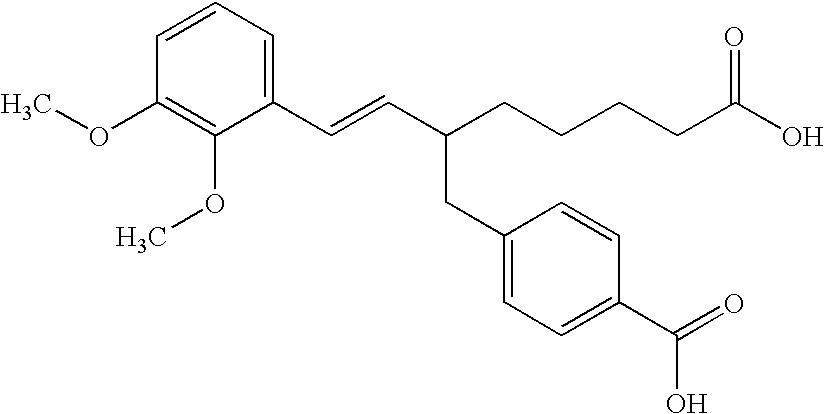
C1=CC=C(C=CC(CCCCC(O)=O)CC2=CC=C(C(=O)O)C=C2)C(OC)=C1OC
